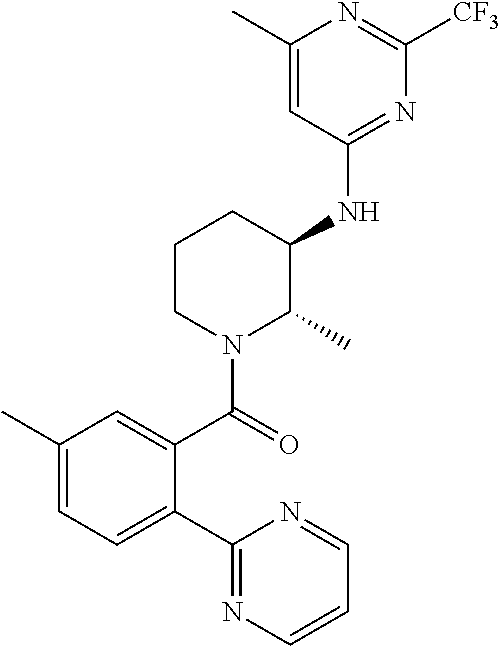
C1(C)=CC=C(C2=NC=CC=N2)C(C(=O)N2C(C)C(NC3=NC([CF3])=NC(C)=C3)CCC2)=C1
